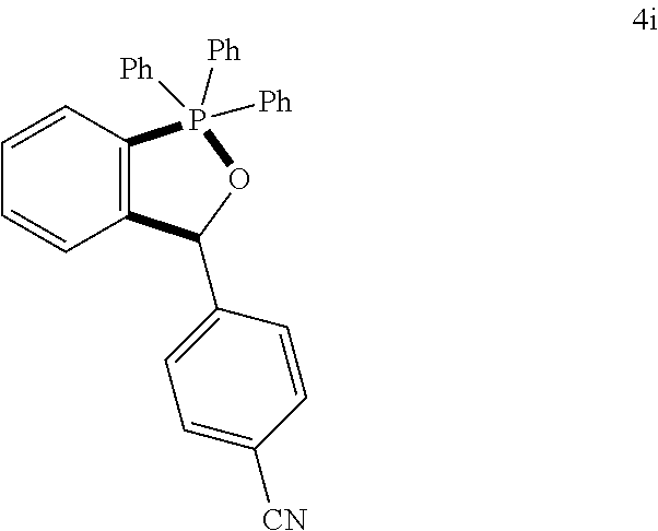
C1=CC2=C(C=C1)C(C1=CC=C([CN])C=C1)OP2([Ph])([Ph])[Ph]
